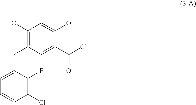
C1(Cl)=C(F)C(CC2=C(OC)C=C(OC)C(C(Cl)=O)=C2)=CC=C1
